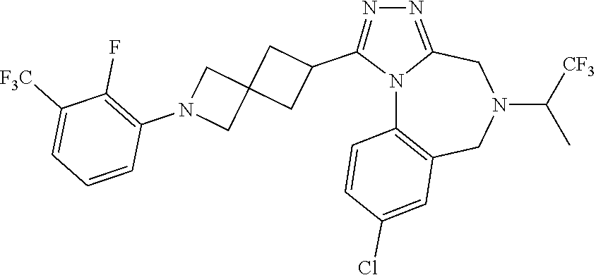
N12C3=C(CN(C([CF3])C)CC1=NN=C2C1CC2(C1)CN(C1=C(F)C([F3C])=CC=C1)C2)C=C(Cl)C=C3
